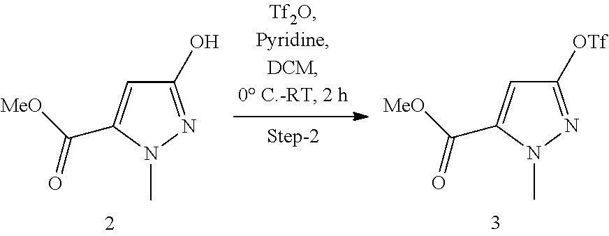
C1(O)=NN(C)C(C([MeO])=O)=C1.C1([OTf])=NN(C)C(C([MeO])=O)=C1
